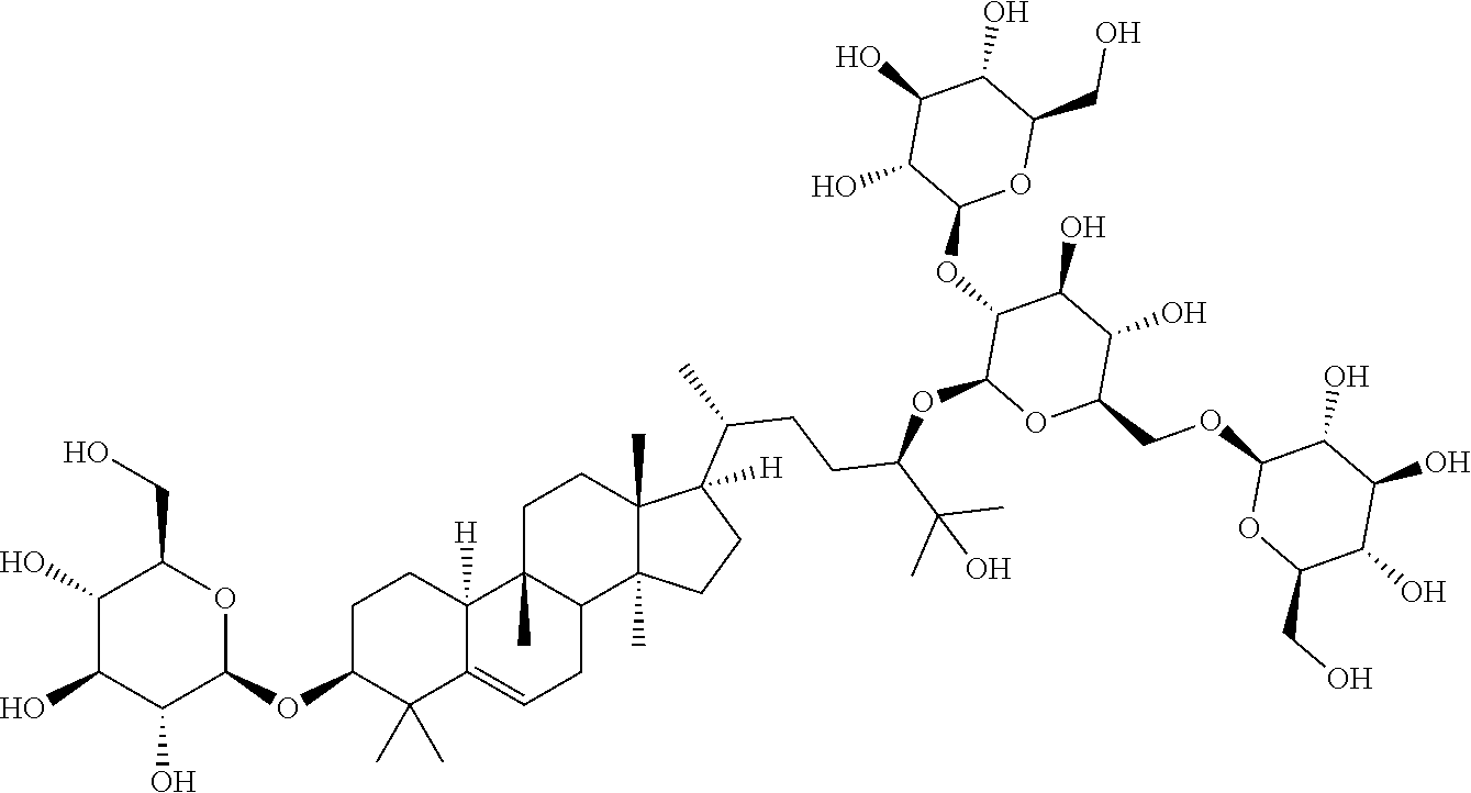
C1(OC2OC(CO)C(O)C(O)C2O)C(C)(C)C2=CCC3C(C)(C2([H])CC1)CCC1(C)C3(C)CCC1(C(CCC(OC1C(OC2OC(CO)C(O)C(O)C2O)C(O)C(O)C(COC2OC(CO)C(O)C(O)C2O)O1)C(C)(C)O)C)[H]
